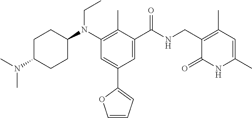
C1C(N(C)C)CCC(N(C2=C(C)C(C(NCC3=C(C)C=C(C)NC3=O)=O)=CC(C3=CC=CO3)=C2)CC)C1
